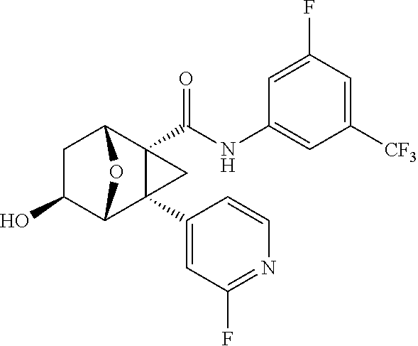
C1C(O)C2C3(C4=CC(F)=NC=C4)C(C(NC4=CC([CF3])=CC(F)=C4)=O)(C1O2)C3
